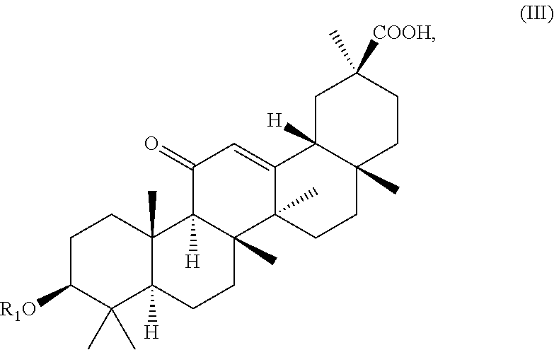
C1C([R1O])C(C)(C)C2([H])C(C)(C1)C1([H])C(C)(CC2)C2(C)C(=CC1=O)C1([H])C(C)(CC2)CCC(C)([COOH])C1
